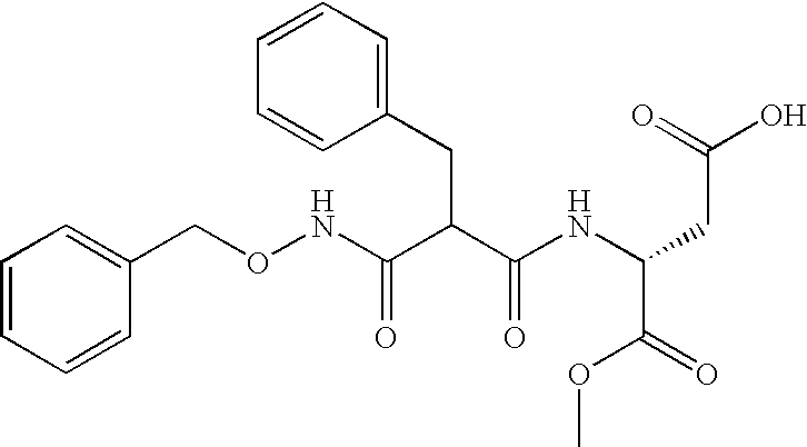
C1=CC=CC(CONC(C(C(NC(CC(O)=O)C(OC)=O)=O)CC2=CC=CC=C2)=O)=C1
